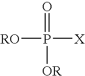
[RO]P(=O)([OR])[X]
